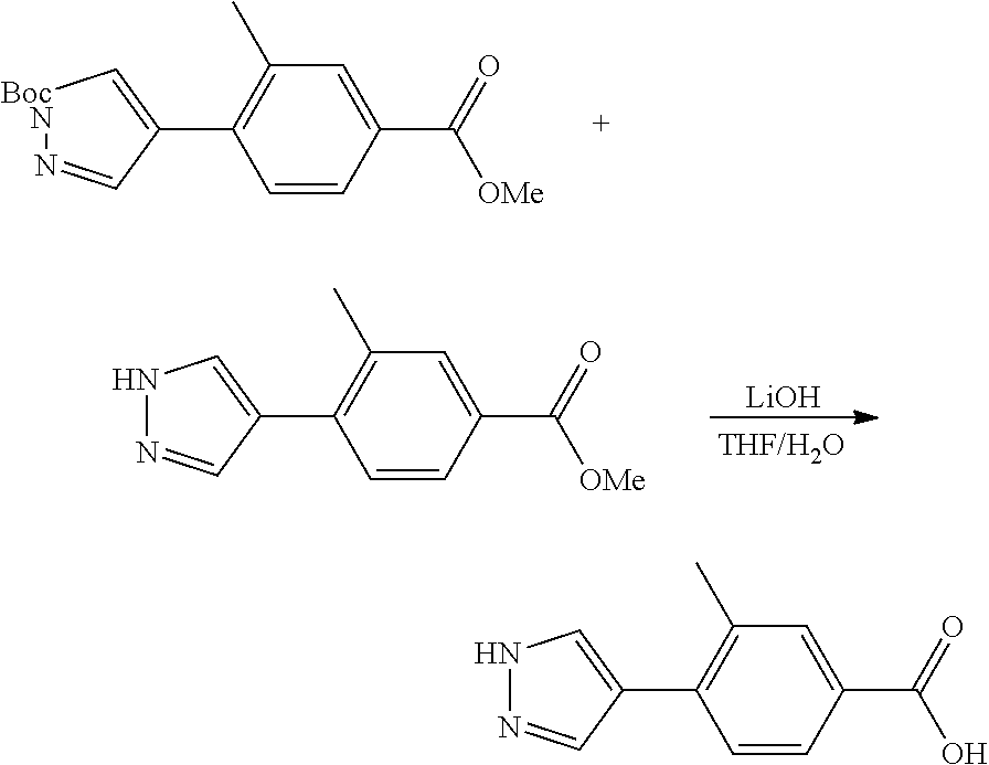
C1=CC(C(=O)[OMe])=CC(C)=C1C1=C[BocN]N=C1.C1=CC(C(=O)[OMe])=CC(C)=C1C1=CNN=C1.[LiOH].C1=CC(C(=O)O)=CC(C)=C1C1=CNN=C1
